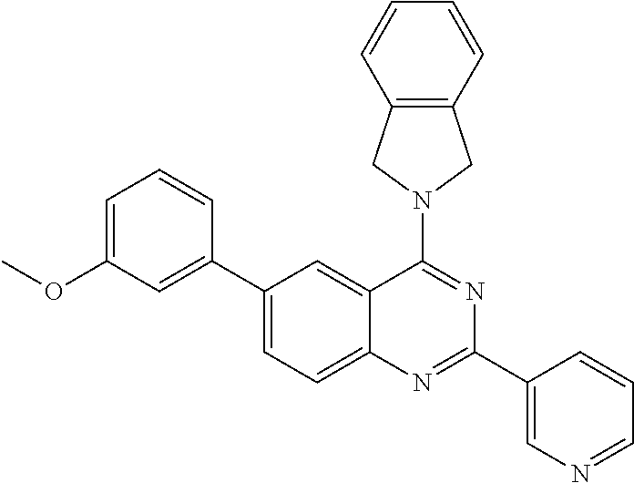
C1(C2=CC(OC)=CC=C2)=CC=C2C(=C1)C(N1CC3=C(C1)C=CC=C3)=NC(C1=CN=CC=C1)=N2
